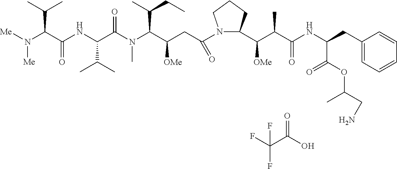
C(C(C)C)(C(NC(C(N(C(C(CC(N1C(C(C(C(NC(CC2=CC=CC=C2)C(OC(CN)C)=O)=O)C)[OMe])CCC1)=O)[OMe])C(C)CC)C)=O)C(C)C)=O)N([Me])[Me].O=C(O)C(F)(F)F
